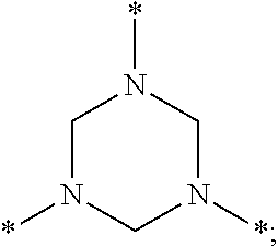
C1N(*)CN(*)CN1*
